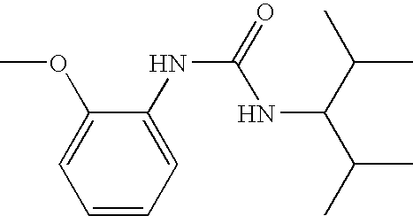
C1(OC)=CC=CC=C1NC(NC(C(C)C)C(C)C)=O
